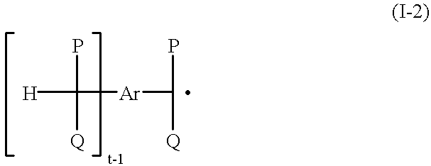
[Ar](C([H])(P)[Q])C(P)[Q]
